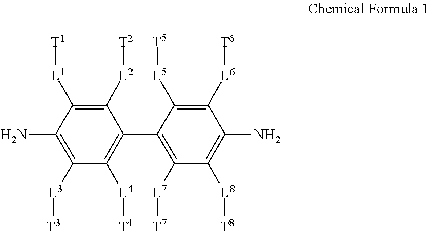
[T1][L1]C1=C([L2][T2])C(C2=C([L7][T7])C([L8][T8])=C(N)C([L6][T6])=C2[L5][T5])=C([L4][T4])C([L3][T3])=C1N
